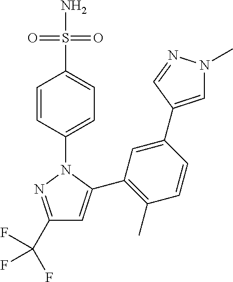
C1(C(F)(F)F)=NN(C2=CC=C(S(N)(=O)=O)C=C2)C(C2=C(C)C=CC(C3=CN(C)N=C3)=C2)=C1
